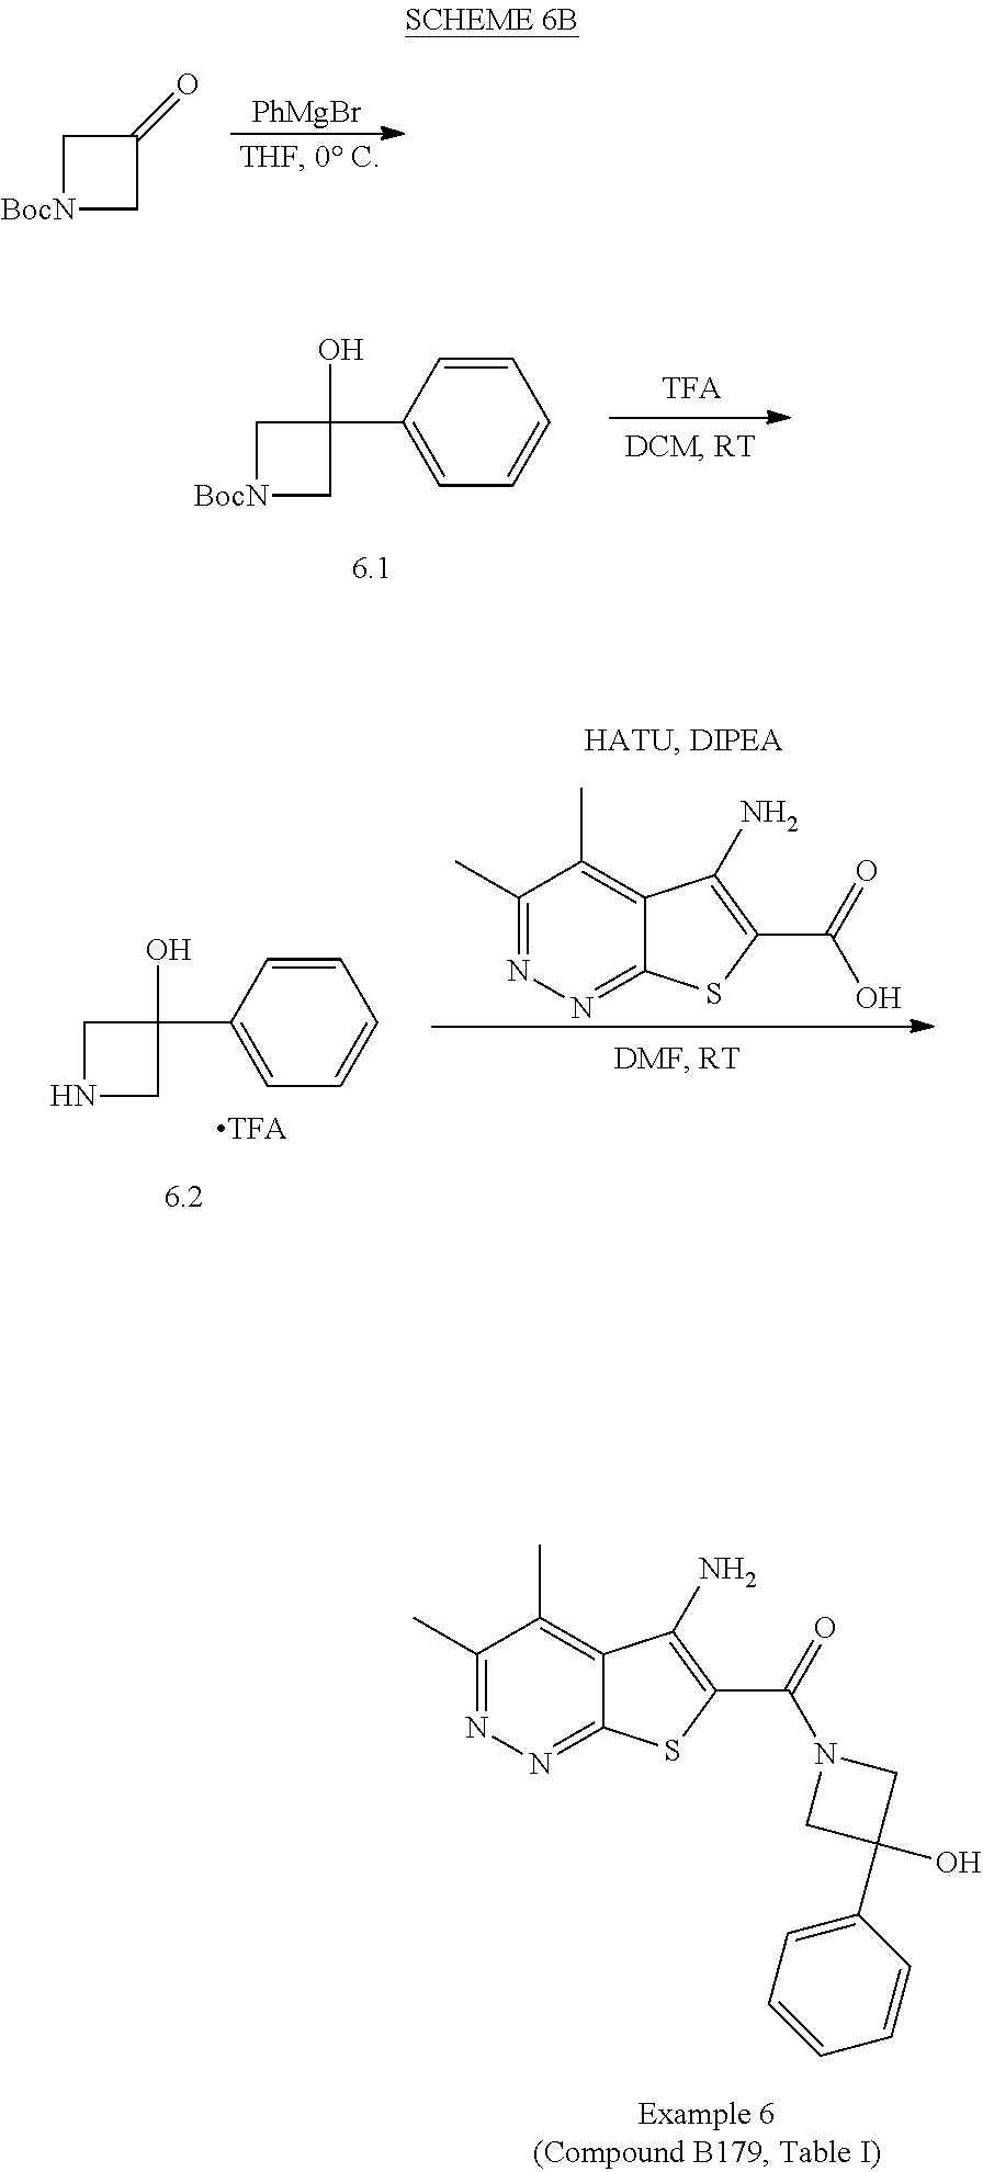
[PhMgBr].C1[BocN]CC1=O.C1[BocN]CC1(O)C1=CC=CC=C1.C1(C)=NN=C2C(=C1C)C(N)=C(C(=O)N1CC(C3=CC=CC=C3)(O)C1)S2.C1(C)=NN=C2C(=C1C)C(N)=C(C(=O)O)S2.C1NCC1(O)C1=CC=CC=C1
